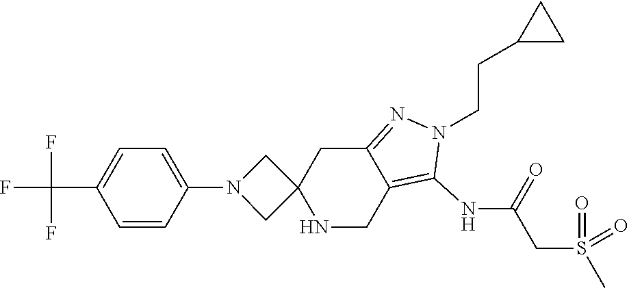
C1=CC(N2CC3(C2)NCC2=C(NC(CS(C)(=O)=O)=O)N(CCC4CC4)N=C2C3)=CC=C1C(F)(F)F
